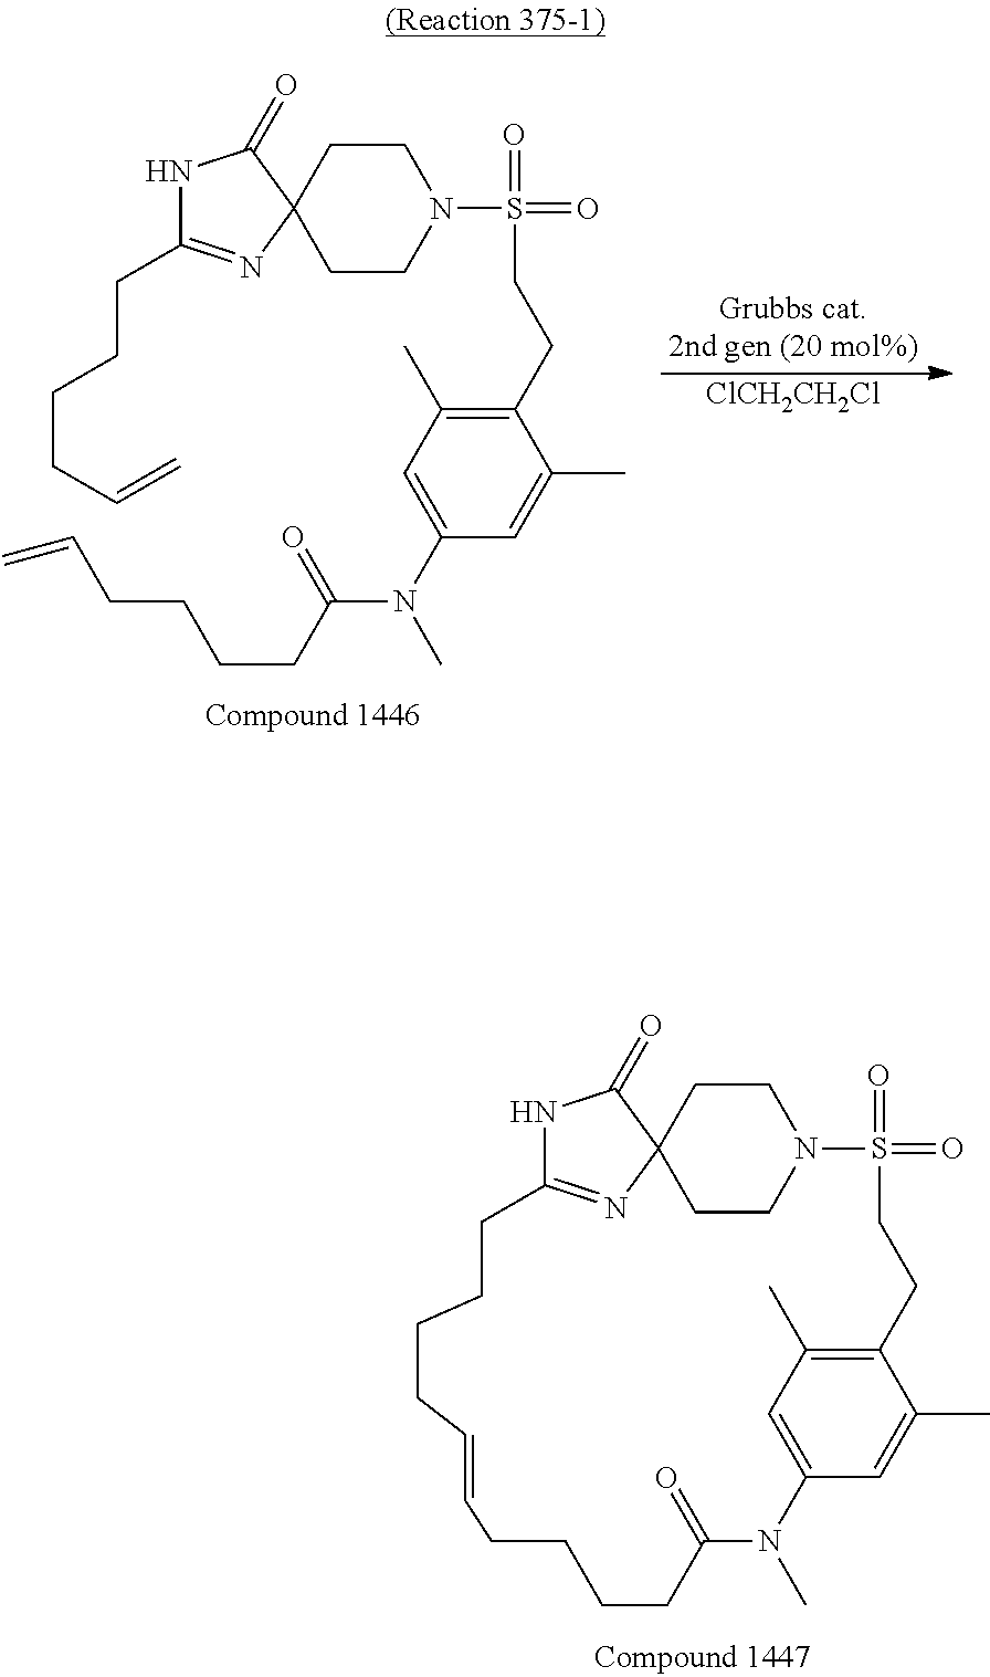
C1C2=NC3(C(=O)N2)CCN(CC3)S(=O)(=O)CCC2=C(C)C=C(C=C2C)N(C)C(=O)CCCCC=CCCC1.[ClCH2CH2Cl].C(C1=NC2(C(=O)N1)CCN(S(=O)(=O)CCC1=C(C)C=C(N(C(CCCCC=C)=O)C)C=C1C)CC2)CCCC=C
